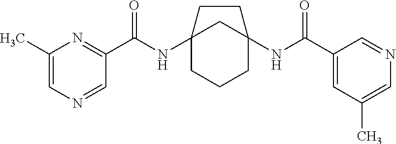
C12(NC(C3=NC(C)=CN=C3)=O)CCCC(NC(C3=CC(C)=CN=C3)=O)(C1)CC2
